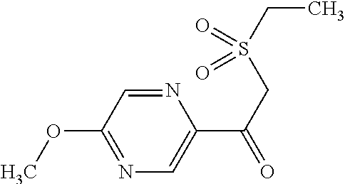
N1=C(OC)C=NC(C(=O)CS(CC)(=O)=O)=C1
